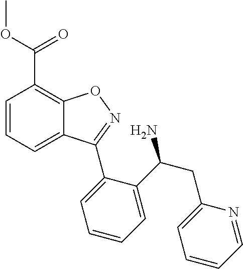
C1=CC=C2C(=C1C(OC)=O)ON=C2C1=CC=CC=C1C(N)CC1=CC=CC=N1
